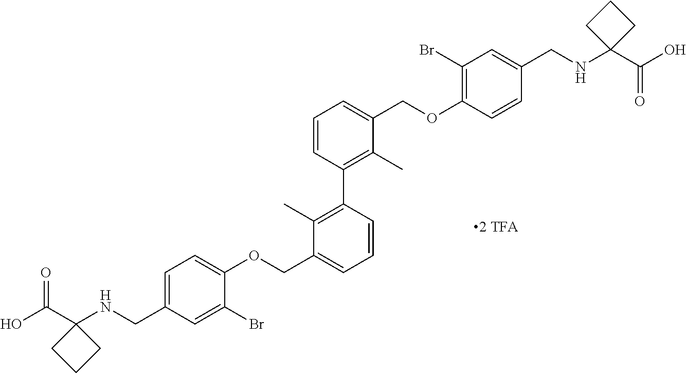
C1=C(CNC2(C(O)=O)CCC2)C=C(Br)C(OCC2=CC=CC(C3=C(C)C(COC4=C(Br)C=C(CNC5(C(O)=O)CCC5)C=C4)=CC=C3)=C2C)=C1
